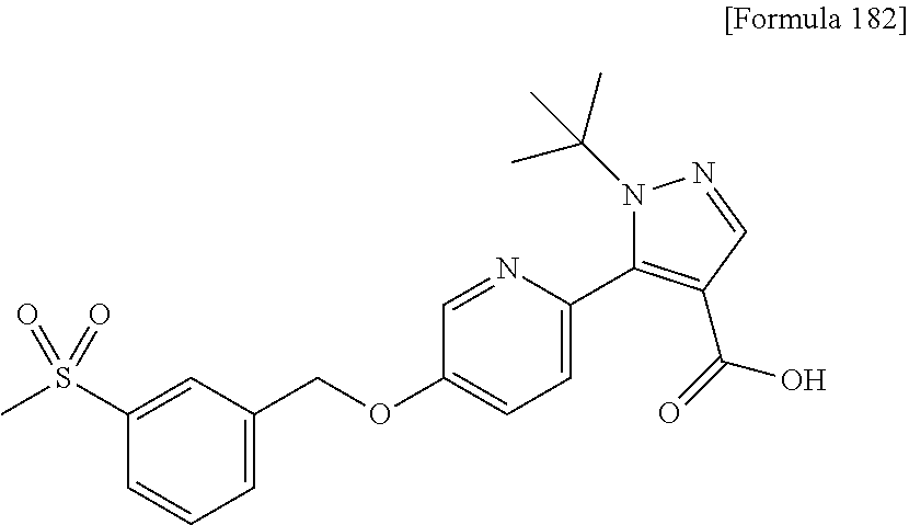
C1(S(C)(=O)=O)=CC(COC2=CC=C(C3=C(C(=O)O)C=NN3C(C)(C)C)N=C2)=CC=C1
